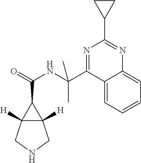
N1=C(C(NC(=O)C2C3([H])C2([H])CNC3)(C)C)C2=CC=CC=C2N=C1C1CC1
